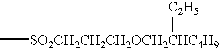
C[SO2CH2CH2CH2OCH2CHC4H9][C2H5]
